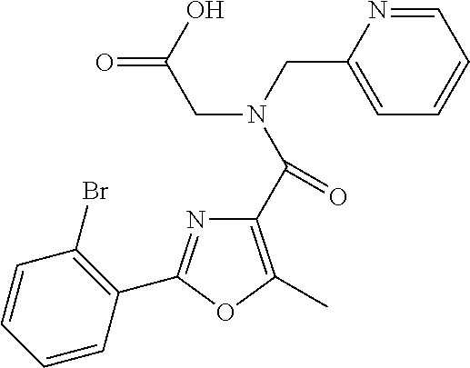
C1(C(N(CC2=CC=CC=N2)CC(=O)O)=O)=C(C)OC(C2=C(Br)C=CC=C2)=N1
